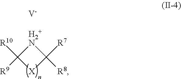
[H2+N]1C([R10])([R9])[X]C1([R7])[R8].[V]
